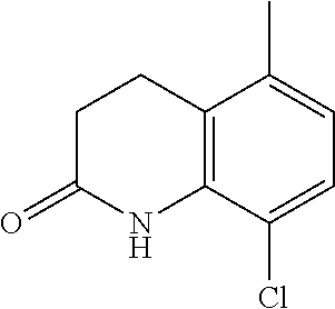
C12=C(C(Cl)=CC=C1C)NC(=O)CC2
